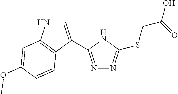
N1=C(C2=CNC3=C2C=CC(OC)=C3)NC(SCC(O)=O)=N1
